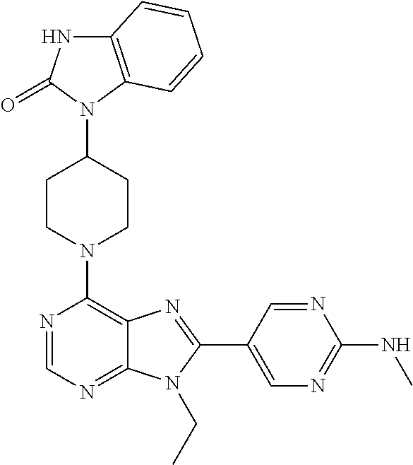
C12=C(N(C3CCN(C4=C5C(=NC=N4)N(CC)C(C4=CN=C(NC)N=C4)=N5)CC3)C(=O)N1)C=CC=C2
